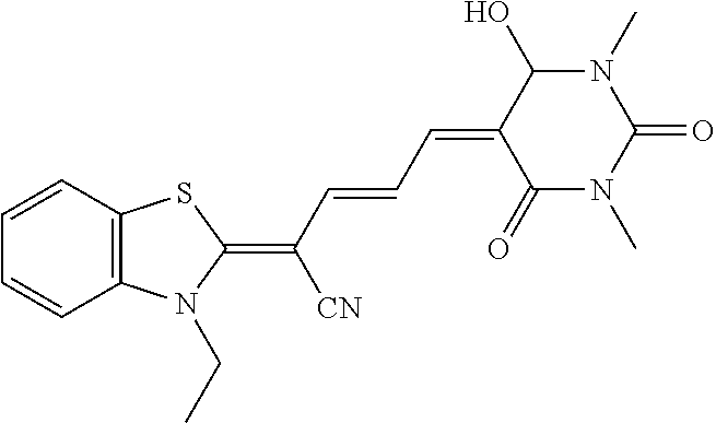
C12=C(C=CC=C1)SC(=C(C=CC=C1C(=O)N(C)C(=O)N(C)C1O)[CN])N2CC
